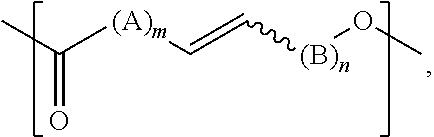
CC([(A)m]C=C[(B)n]OC)=O
